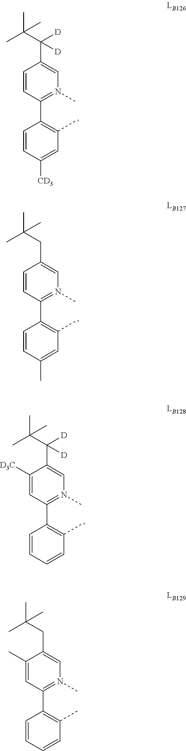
C1=CC(C2=C(C)C=C([CD3])C=C2)=N(C)C=C1C([D])(C(C)(C)C)[D].C1=CC(C2=C(C)C=C(C)C=C2)=N(C)C=C1CC(C)(C)C.C1([D3C])=CC(C2=C(C)C=CC=C2)=N(C)C=C1C(C(C)(C)C)([D])[D].C1(C)=CC(C2=C(C)C=CC=C2)=N(C)C=C1CC(C)(C)C
